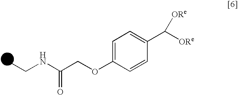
C(NC(COC1=CC=C(C([ORe])[ORe])C=C1)=O)C
